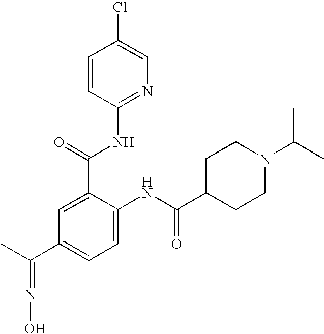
C1(C(=O)NC2=NC=C(Cl)C=C2)=CC(C(C)=NO)=CC=C1NC(C1CCN(C(C)C)CC1)=O
